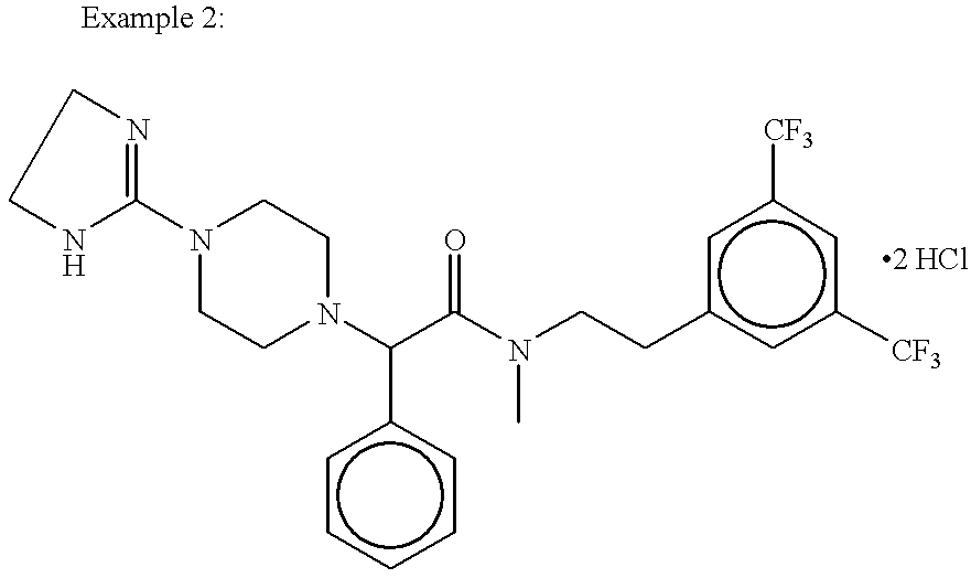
N1(C2=NCCN2)CCN(C(C(N(C)CCc2cc([CF3])cc([CF3])c2)=O)c2ccccc2)CC1
